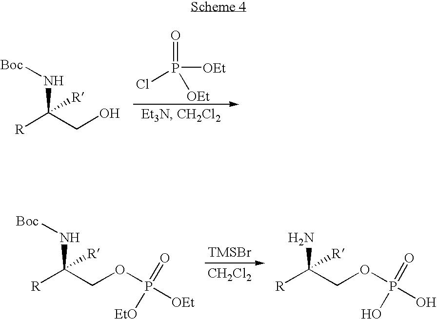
[R]C(CO)(N[Boc])[R].P([OEt])(=O)(Cl)[OEt].[R]C(COP(=O)([EtO])[OEt])(N[Boc])[R].[TMSBr].[CH2Cl2].[R]C(COP(=O)(O)O)(N)[R]
